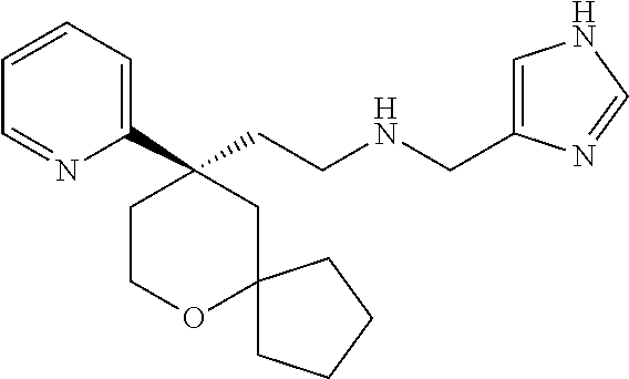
C1(C2(CCNCC3=CNC=N3)CCOC3(C2)CCCC3)=CC=CC=N1
